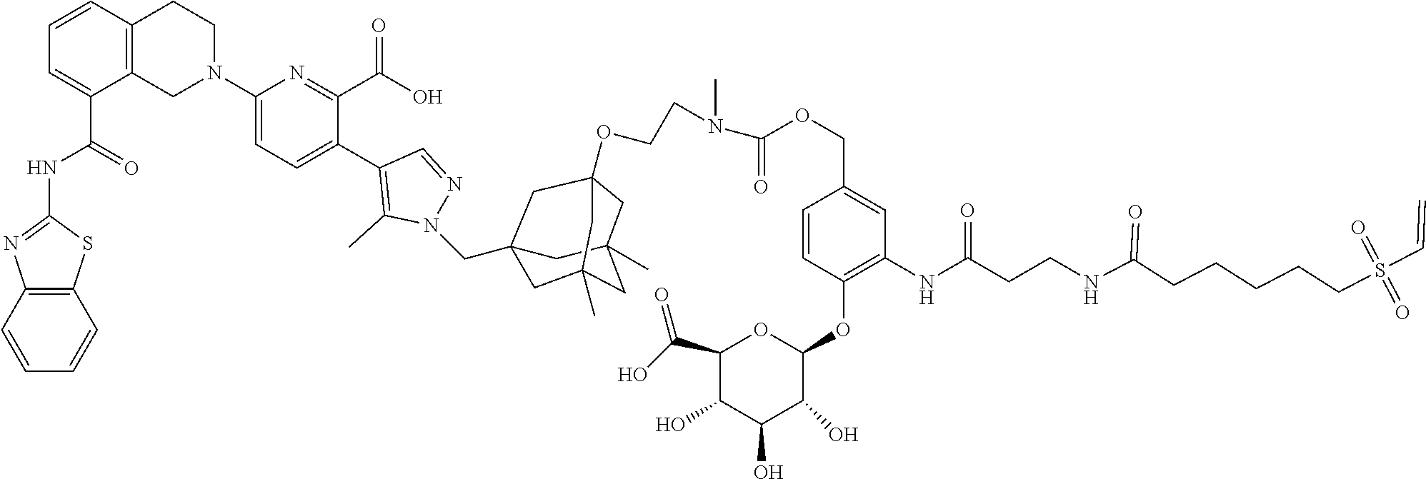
C12=C(C=CC=C1)SC(NC(C1=CC=CC3=C1CN(C1=CC=C(C4=C(C)N(CC56CC7(C)CC(C)(C5)CC(OCCN(C(OCC5=CC(NC(CCNC(CCCCCS(C=C)(=O)=O)=O)=O)=C(OC8C(O)C(O)C(O)C(C(O)=O)O8)C=C5)=O)C)(C6)C7)N=C4)C(C(O)=O)=N1)CC3)=O)=N2
